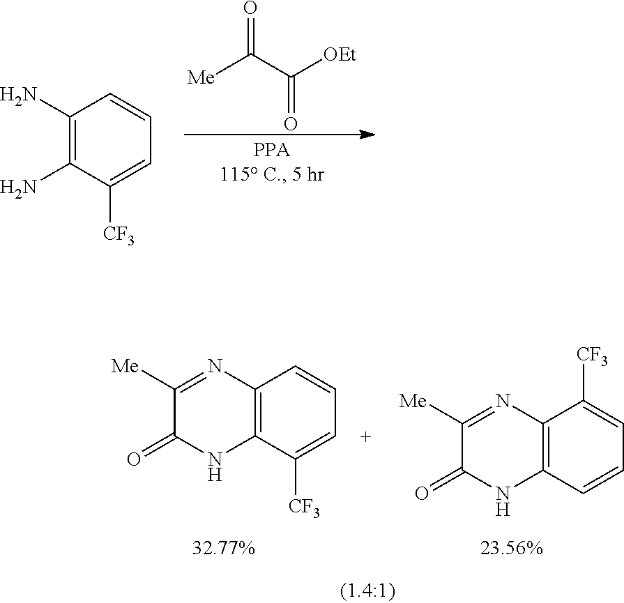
C1(N)=C(N)C([CF3])=CC=C1.O=C(C(=O)[OEt])[Me].C1([Me])=NC2=C(NC1=O)C=CC=C2[CF3].C1([Me])=NC2=C(NC1=O)C([CF3])=CC=C2
